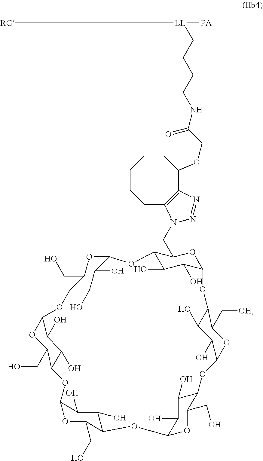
C12C(O)C(O)C(OC1CN1C3=C(C(OCC(=O)NCCCC[LL]([PA])[RG])CCCCC3)N=N1)OC1C(O)C(O)C(OC1C[OH])OC1C(O)C(O)C(OC1CO)OC1C(CO)OC(C(O)C1O)OC1C(O)C(O)C(OC1CO)OC1C(CO)OC(C(O)C1O)O2
